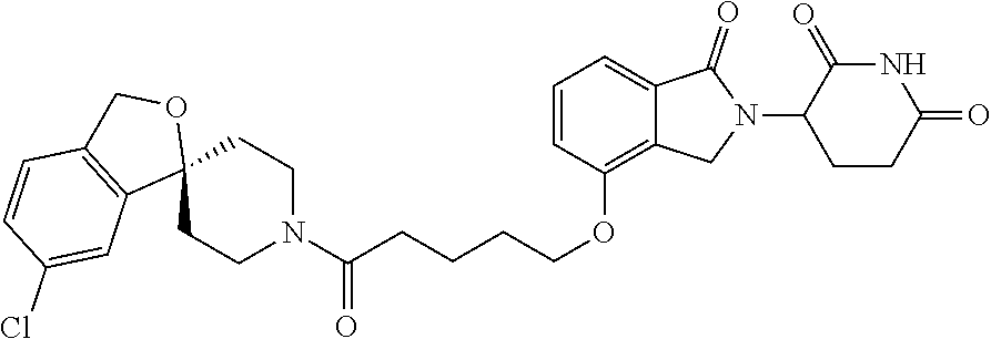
N1C(=O)C(N2C(=O)C3=CC=CC(OCCCCC(N4CCC5(CC4)OCC4=C5C=C(Cl)C=C4)=O)=C3C2)CCC1=O
